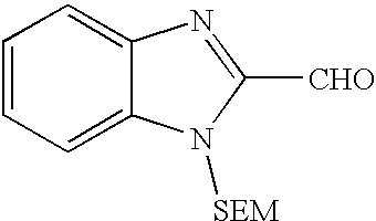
C1=CC=C2C(=C1)N=C([CHO])N2[SEM]
